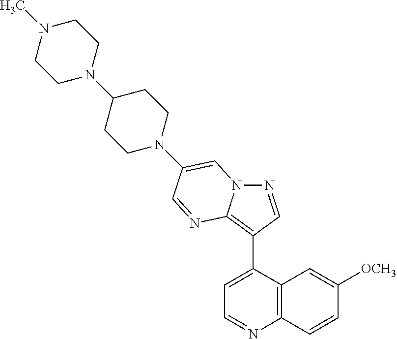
N1=CC(C2=CC=NC3=C2C=C([OCH3])C=C3)=C2N1C=C(N1CCC(N3CCN(C)CC3)CC1)C=N2
